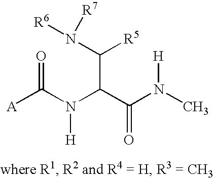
[A]C(N(C(C(N(C)[H])=O)C([R5])N([R6])[R7])[H])=O
